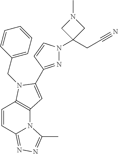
C1=CC2=NN=C(C)N2C2=C1N(CC1=CC=CC=C1)C(C1=NN(C3(CC#N)CN(C)C3)C=C1)=C2
